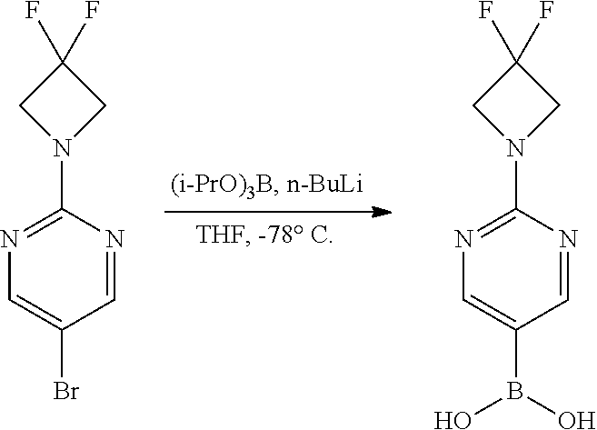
C1=NC(N2CC(F)(F)C2)=NC=C1Br.C1=NC(N2CC(F)(F)C2)=NC=C1B(O)O
